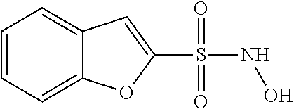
C1=CC=C2C(=C1)C=C(S(NO)(=O)=O)O2
